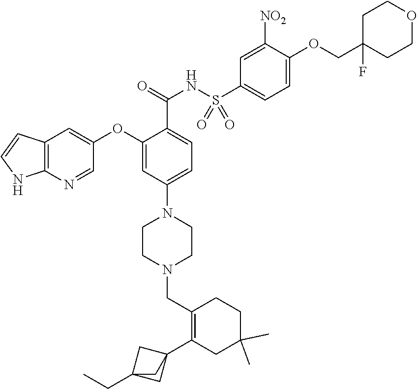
C1=NC2=C(C=C1OC1=CC(N3CCN(CC4=C(C56CC(CC)(C5)C6)CC(C)(C)CC4)CC3)=CC=C1C(NS(C1=CC=C(OCC3(F)CCOCC3)C([NO2])=C1)(=O)=O)=O)C=CN2
